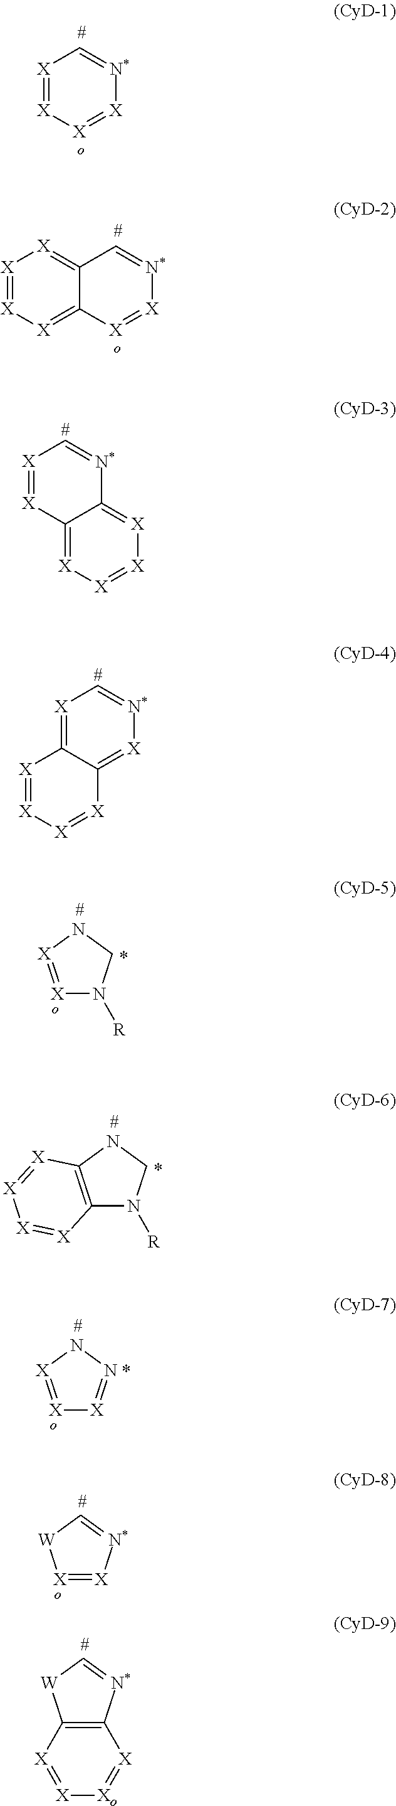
[X]1=[X][X]=[X][N*]=C1.C12=[X][X]=[X][X]=C1[X]=[X][N*]=C2.C12=[X][X]=[X][X]=C1[N*]=C[X]=[X]2.C12=[X][N*]=C[X]=C1[X]=[X][X]=[X]2.[X]1=[X]NCN1[R].C12=C(NCN1[R])[X]=[X][X]=[X]2.[X]1=[X]NN=[X]1.[X]1=[X][N*]=C[W]1.C12=C([N*]=C[W]1)[X]=[Xo][X]=[X]2
